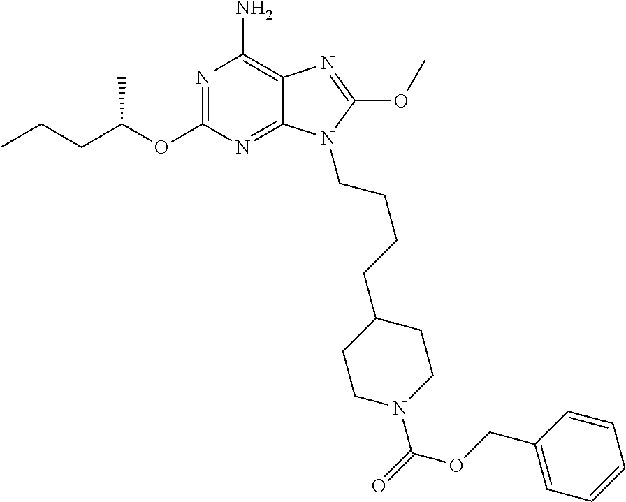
N1=C(OC(CCC)C)N=C2C(=C1N)N=C(OC)N2CCCCC1CCN(C(=O)OCC2=CC=CC=C2)CC1
